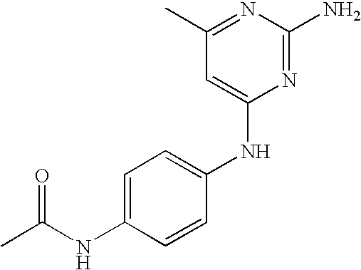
C1=C(NC(C)=O)C=CC(NC2=CC(C)=NC(N)=N2)=C1
